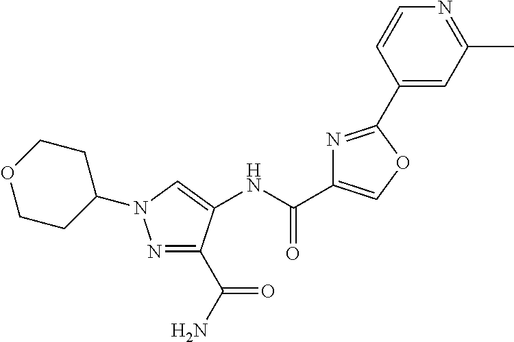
N1=C(C(=O)N)C(NC(C2=COC(C3=CC(C)=NC=C3)=N2)=O)=CN1C1CCOCC1
